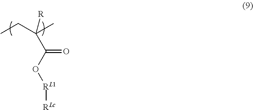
C(CC)(C)(C(=O)O[RL1][RLc])[R]
